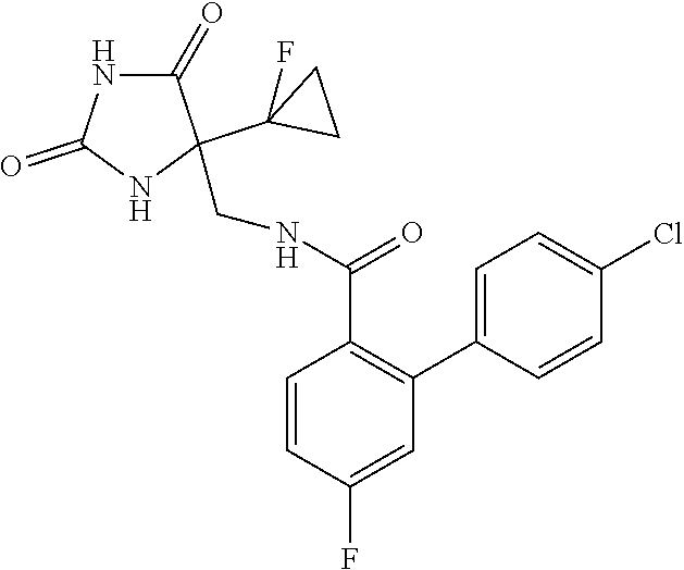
C1(C2(CNC(C3=C(C4=CC=C(Cl)C=C4)C=C(F)C=C3)=O)C(=O)NC(=O)N2)(F)CC1
